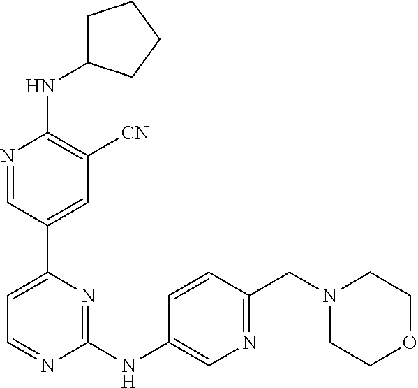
N1=CC(C2=CC=NC(NC3=CN=C(CN4CCOCC4)C=C3)=N2)=CC([CN])=C1NC1CCCC1
